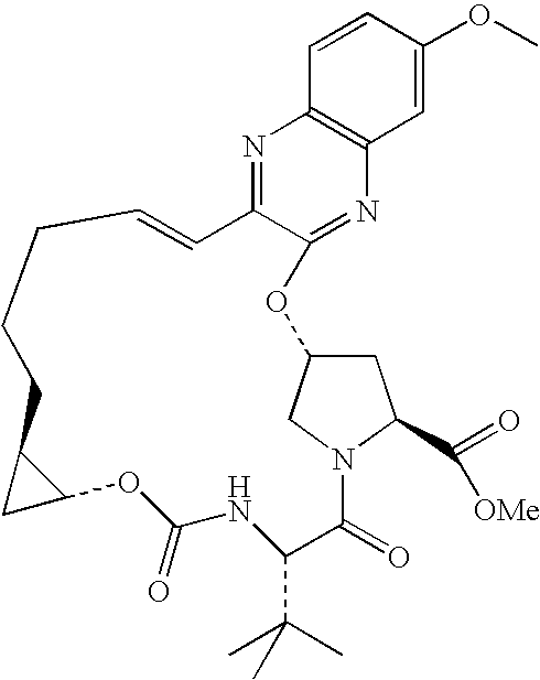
N1=C2C=CCCCC3C(OC(=O)NC(C(C)(C)C)C(=O)N4CC(OC2=NC2=C1C=CC(OC)=C2)CC4C(=O)[OMe])C3
